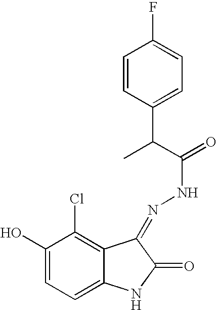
C12=C(Cl)C(O)=CC=C1NC(=O)C2=NNC(C(C)C1=CC=C(F)C=C1)=O
